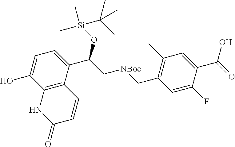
C12=C(C(C(C[NBoc]CC3=C(C)C=C(C(=O)O)C(F)=C3)O[Si](C(C)(C)C)(C)C)=CC=C1O)C=CC(=O)N2
